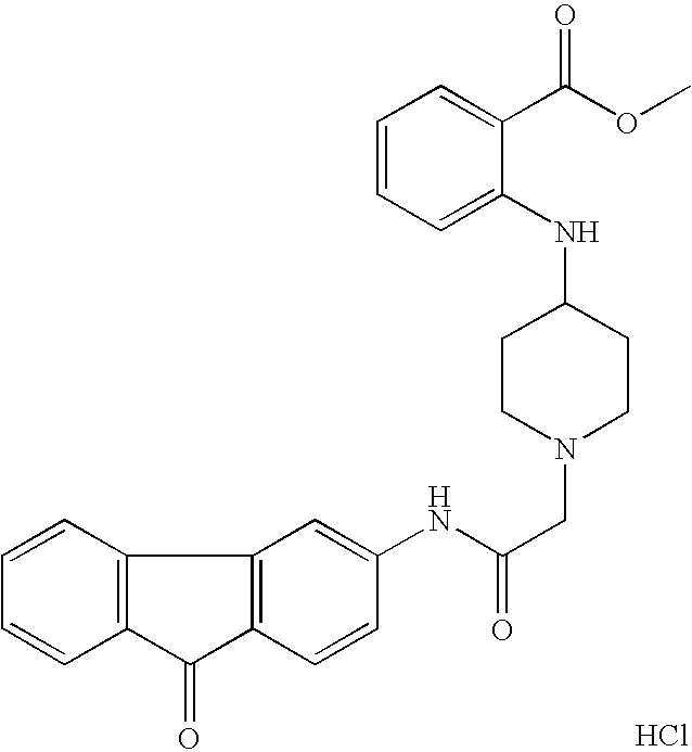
C1=CC2=C(C=C1)C(=O)C1=C2C=C(NC(CN2CCC(NC3=CC=CC=C3C(OC)=O)CC2)=O)C=C1.Cl
